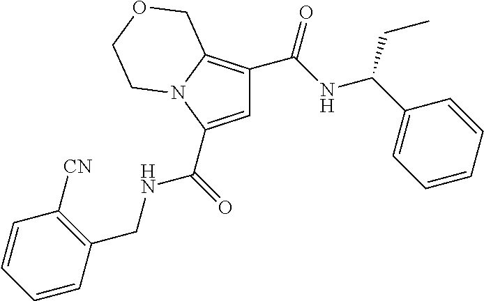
C1=C(C(=O)NCC2=C([CN])C=CC=C2)N2C(=C1C(NC(C1=CC=CC=C1)CC)=O)COCC2
